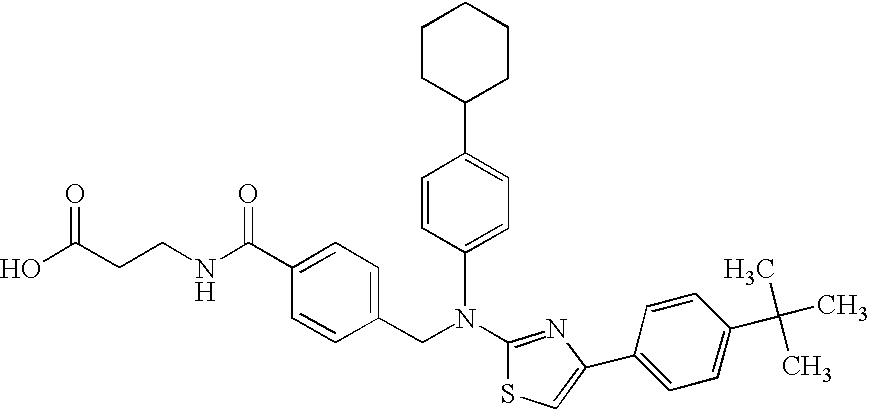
N(C1=NC(C2=CC=C(C(C)(C)C)C=C2)=CS1)(CC1=CC=C(C(NCCC(O)=O)=O)C=C1)C1=CC=C(C2CCCCC2)C=C1
